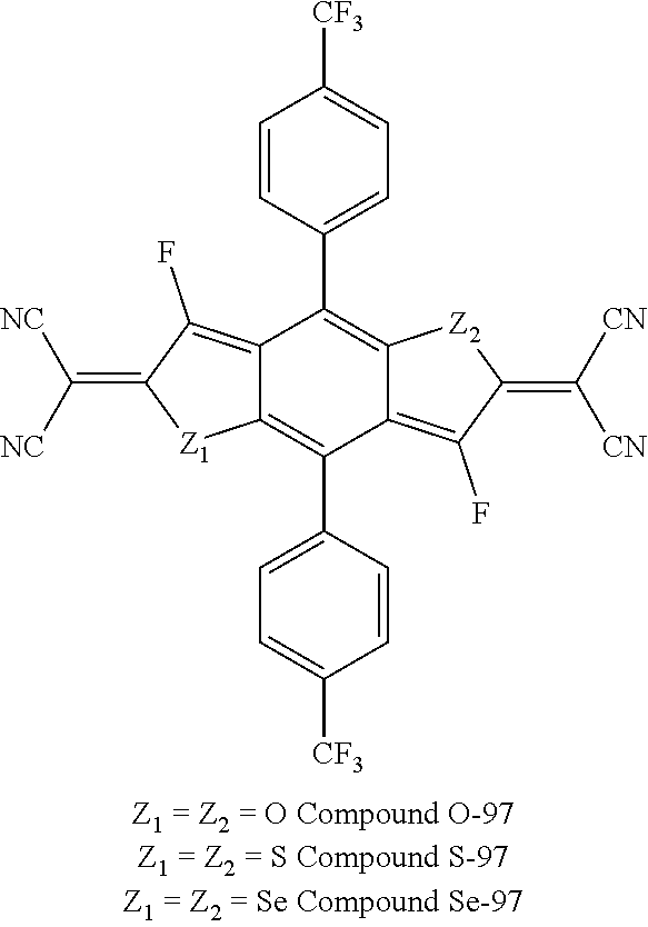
C12=C(F)C(=C([NC])[NC])[Z1]C1=C(C1=CC=C([CF3])C=C1)C1=C(F)C(=C([CN])[CN])[Z2]C1=C2C1=CC=C([CF3])C=C1
